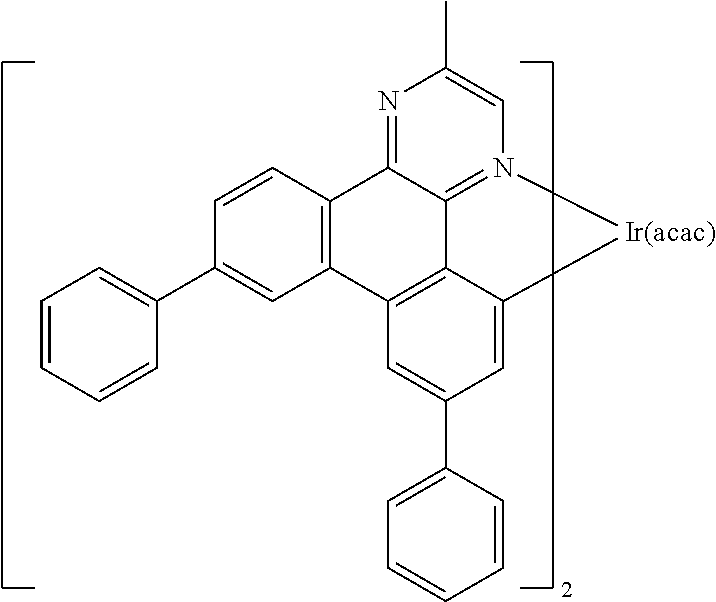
C12=NC(C)=CN3=C1C1=C(C4=C2C=CC(C2=CC=CC=C2)=C4)C=C(C2=CC=CC=C2)C=C1[Ir(acac)]3
